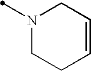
N1(C)CCC=CC1
